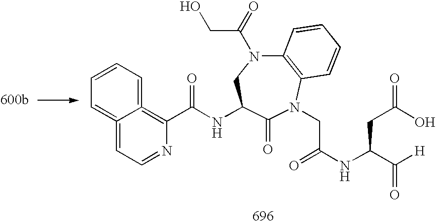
C12=C(N(CC(NC(C([H])=O)CC(O)=O)=O)C(=O)C(NC(C3=C4=CC=CC=C4=CC=N3)=O)CN1C(=O)CO)C=CC=C2
